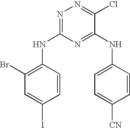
N1=C(NC2=C(Br)C=C(I)C=C2)N=C(NC2=CC=C([CN])C=C2)C(Cl)=N1
